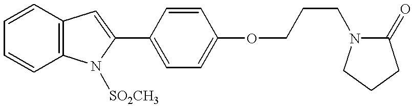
C1=CC=CC2=C1C=C(C1=CC=C(OCCCN3C(=O)CCC3)C=C1)N2[SO2CH3]
